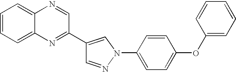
C1=NN(C2=CC=C(OC3=CC=CC=C3)C=C2)C=C1C1=NC2=CC=CC=C2N=C1
